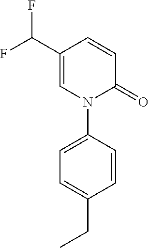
N1(C2=CC=C(CC)C=C2)C(=O)C=CC(C(F)F)=C1
